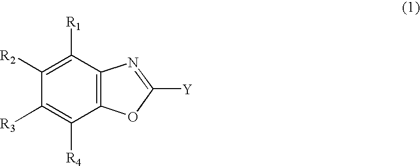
C1([R1])=C([R2])C([R3])=C([R4])C2=C1N=C([Y])O2
